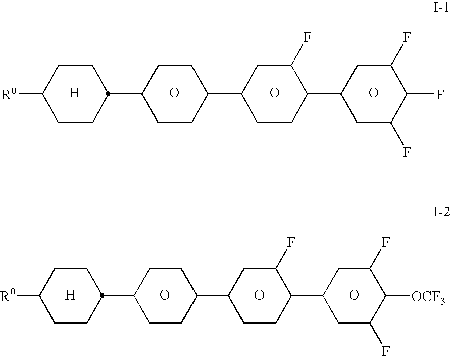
[H].O.O.C1CC(C2CCC(C3CCC(C4CC(F)C(F)C(F)C4)C(F)C3)CC2)CCC1[R0].O.[H].O.O.C1CC(C2CCC(C3CCC(C4CC(F)C([OCF3])C(F)C4)C(F)C3)CC2)CCC1[R0].O
